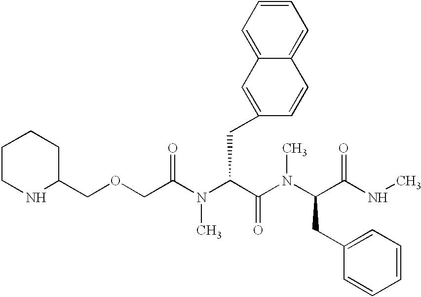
C1CNC(COCC(N(C(C(N(C(C(NC)=O)CC2=CC=CC=C2)C)=O)CC2=CC3=CC=CC=C3C=C2)C)=O)CC1
